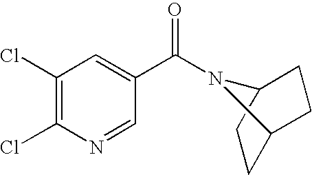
C1(Cl)=C(Cl)N=CC(C(=O)N2C3CCC2CC3)=C1
